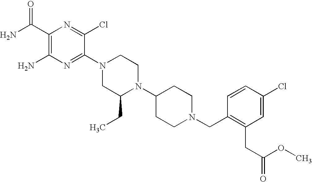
C1(C(N)=O)=C(N)N=C(N2CC(CC)N(C3CCN(CC4=C(CC(OC)=O)C=C(Cl)C=C4)CC3)CC2)C(Cl)=N1
